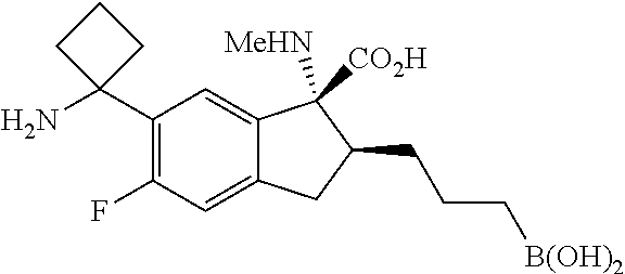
C1(C2(N)CCC2)=C(F)C=C2C(=C1)C([MeHN])([CO2H])C(CCC[B(OH)2])C2
